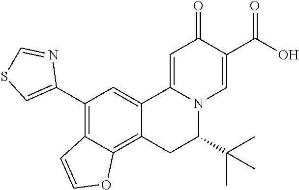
C12=CC(C3=CSC=N3)=C3C(=C1CC(C(C)(C)C)N1C2=CC(=O)C(C(O)=O)=C1)OC=C3
